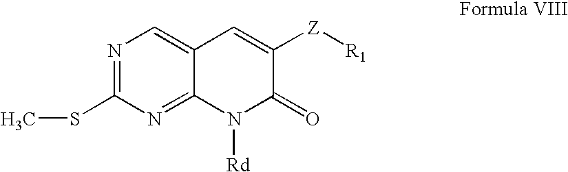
N1=C(SC)N=C2C(=C1)C=C([Z][R1])C(=O)N2[Rd]
